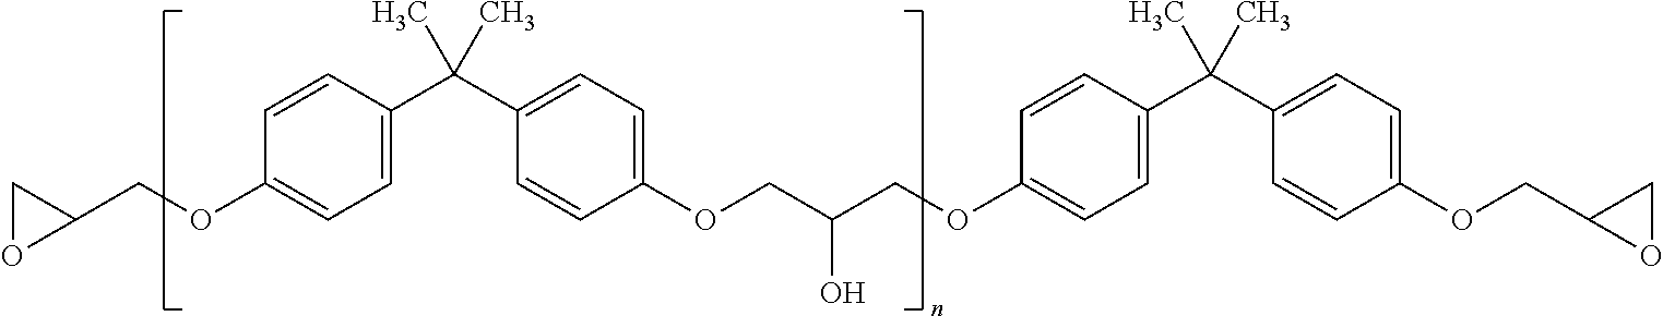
C1=CC(C(C2=CC=C(OCC(COC3=CC=C(C(C4=CC=C(OCC5OC5)C=C4)(C)C)C=C3)O)C=C2)(C)C)=CC=C1OCC1CO1
